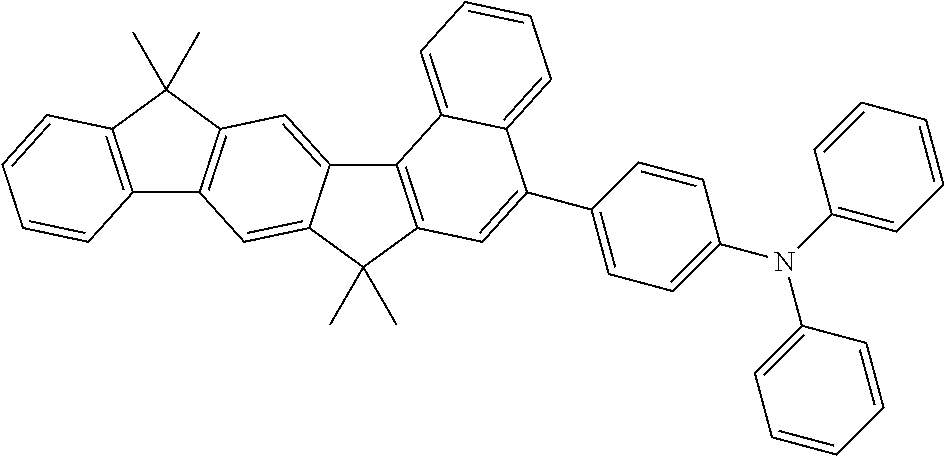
C12=C(C(C)(C)C3=CC4=C(C=C13)C(C)(C)C1=C4C=CC=C1)C=C(C1=CC=C(N(C3=CC=CC=C3)C3=CC=CC=C3)C=C1)C1=CC=CC=C21
